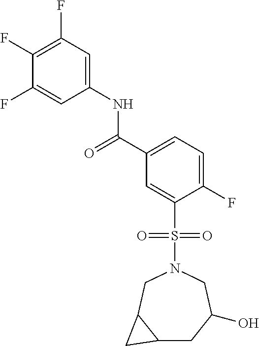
C(C1=CC=C(F)C(S(N2CC(O)CC3C(C2)C3)(=O)=O)=C1)(=O)NC1=CC(F)=C(F)C(F)=C1
